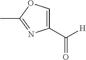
C1=C(C([H])=O)N=C(C)O1
